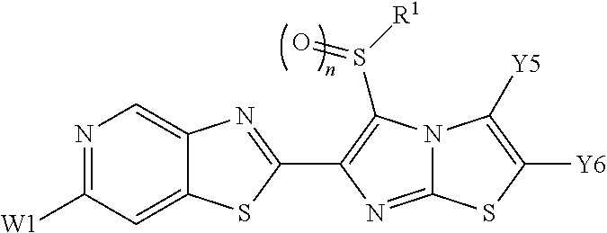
N1=C([W1])C=C2C(=C1)N=C(C1=C(S([R1])=O)N3C(=N1)SC([Y6])=C3[Y5])S2
